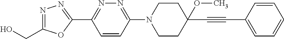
OCC1=NN=C(C2=NN=C(N3CCC(OC)(C#CC4=CC=CC=C4)CC3)C=C2)O1
